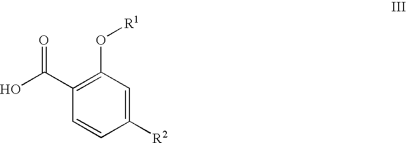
C1(C(=O)O)=C(O[R1])C=C([R2])C=C1
